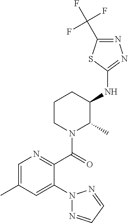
C1=C(C)C=C(N2N=CC=N2)C(C(=O)N2C(C)C(NC3=NN=C(C(F)(F)F)S3)CCC2)=N1
